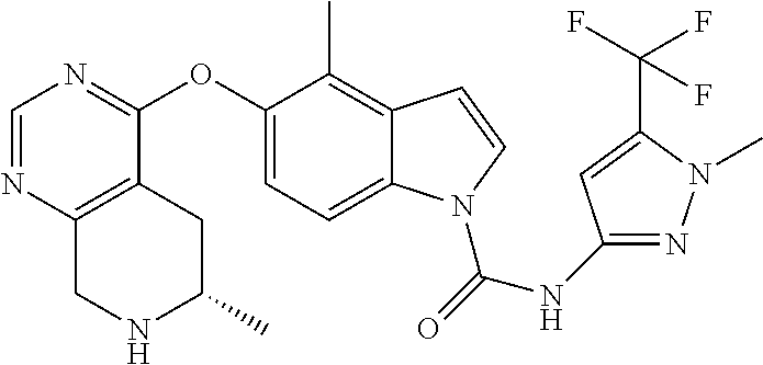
O(C1=CC=C2C(=C1C)C=CN2C(=O)NC1=NN(C)C(C(F)(F)F)=C1)C1=NC=NC2=C1CC(C)NC2
